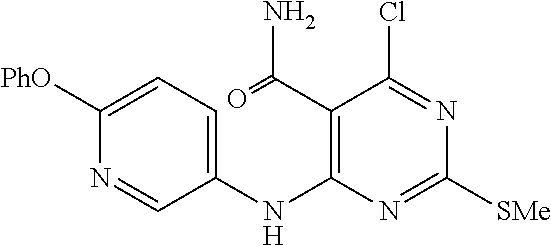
C1([PhO])=CC=C(NC2=C(C(=O)N)C(Cl)=NC([SMe])=N2)C=N1
